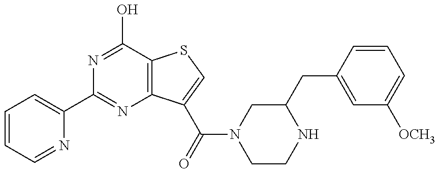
C1=CC=NC(C2=NC3=C(C(O)=N2)SC=C3C(=O)N2CCNC(CC3=CC([OCH3])=CC=C3)C2)=C1
